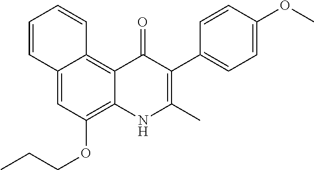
C12=CC(OCCC)=C3C(=C1C=CC=C2)C(=O)C(C1=CC=C(OC)C=C1)=C(C)N3
